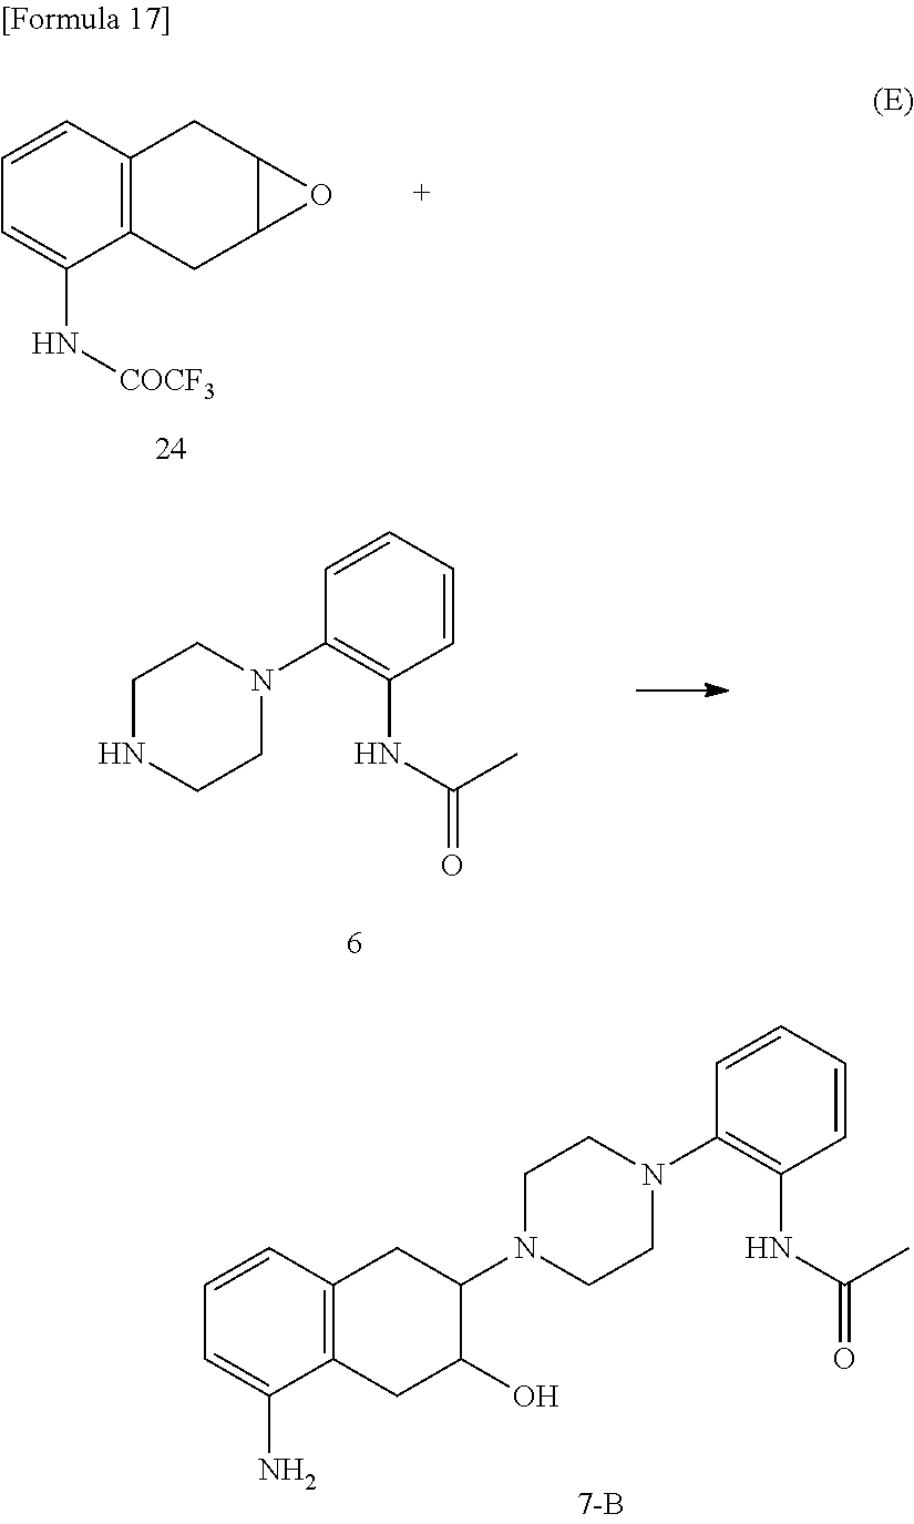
C1=CC2=C(C(N[COCF3])=C1)CC1C(C2)O1.C1=CC=CC(NC(=O)C)=C1N1CCNCC1.C1=CC=CC(NC(=O)C)=C1N1CCN(C2C(O)CC3=C(C=CC=C3N)C2)CC1
